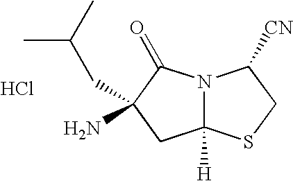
Cl.C12([H])N(C(=O)C(N)(CC(C)C)C1)C([CN])CS2
